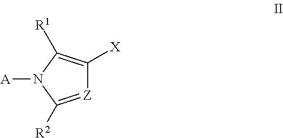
[Z]1=C([R2])N([A])C([R1])=C1[X]
